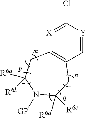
[X]1=C(Cl)[Y]=CC2=C1CC([R6a])([R6b])N([GP])C([R6d])([R6c])C2
